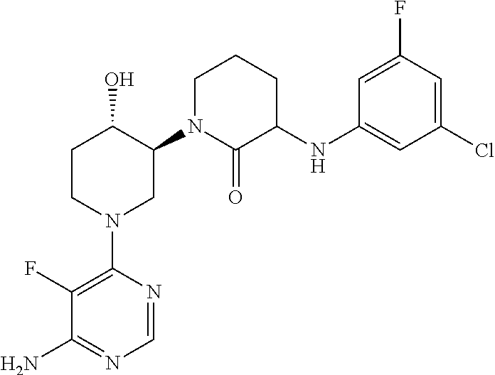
C1(N2CC(N3C(=O)C(NC4=CC(Cl)=CC(F)=C4)CCC3)C(O)CC2)=C(F)C(N)=NC=N1
